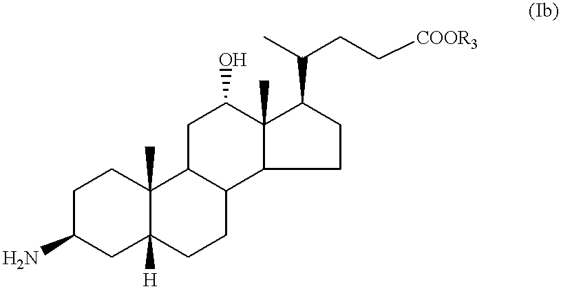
C1C(N)CC2([H])C(C)(C1)C1C(CC2)C2C(C)(C(O)C1)C(C(CC[COOR3])C)CC2
